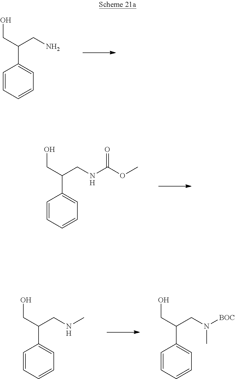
C1=CC=CC=C1C(CO)CN.C1=CC=CC=C1C(CO)CNC(OC)=O.[H].C1=CC=CC=C1C(CO)CNC.[H].C1=CC=CC=C1C(CO)CN([BOC])C
